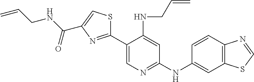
C1(C2=NC(C(NCC=C)=O)=CS2)=CN=C(NC2=CC3=C(C=C2)N=CS3)C=C1NCC=C
